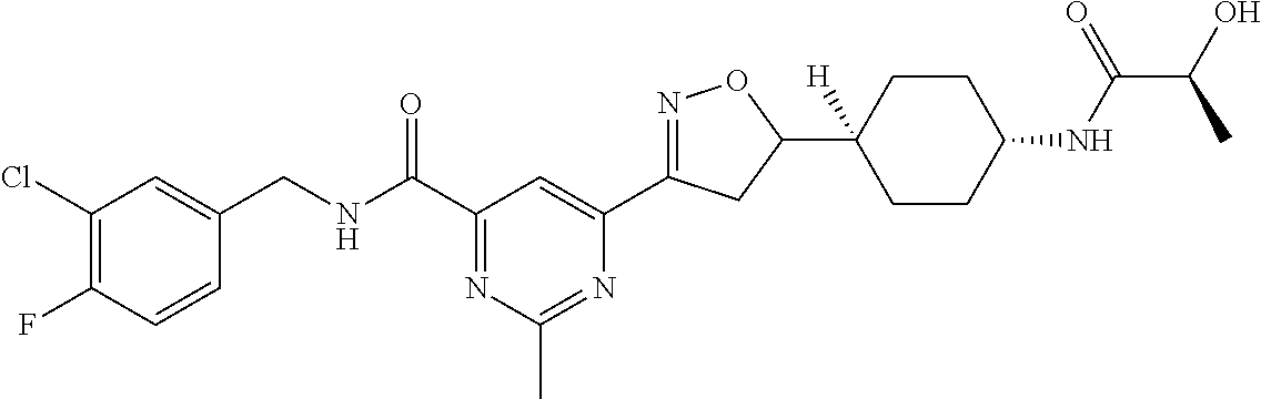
C1(Cl)=C(F)C=CC(CNC(C2=NC(C)=NC(C3=NOC(C4([H])CCC(NC(C(C)O)=O)CC4)C3)=C2)=O)=C1
